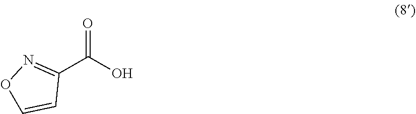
O=C(O)C1=NOC=C1
